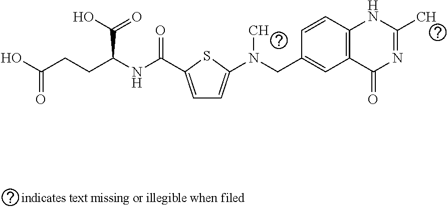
C1=C(C(NC(CCC(O)=O)C(O)=O)=O)SC(N(CC2=CC3=C(C=C2)NC(C)=NC3=O)C)=C1
